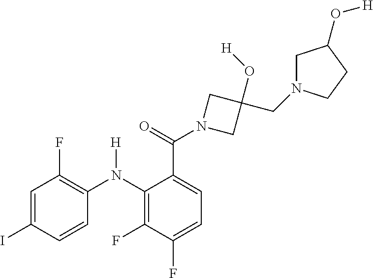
C1=C(I)C=CC(N(C2=C(F)C(F)=CC=C2C(=O)N2CC(O[H])(CN3CC(O[H])CC3)C2)[H])=C1F
